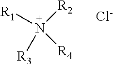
N([R2])([R4])([R3])[R1].[Cl-]
